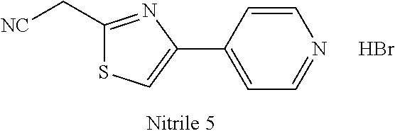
C1=CC(C2=CSC(C[NC])=N2)=CC=N1.Br
